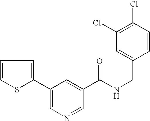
C1=CSC(C2=CN=CC(C(NCC3=CC(Cl)=C(Cl)C=C3)=O)=C2)=C1
